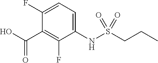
C1(NS(CCC)(=O)=O)=CC=C(F)C(C(O)=O)=C1F
